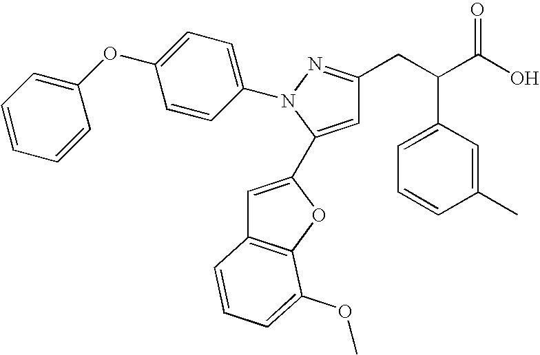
C(C(C(O)=O)C1=CC=CC(C)=C1)C1=NN(C2=CC=C(OC3=CC=CC=C3)C=C2)C(C2=CC3=C(O2)C(OC)=CC=C3)=C1
